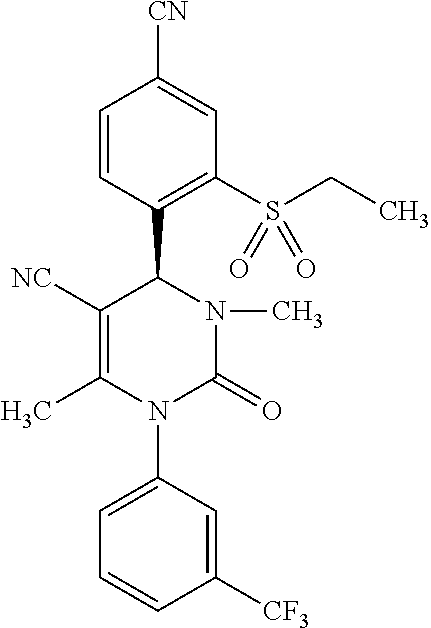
[NC]C1=C(C)N(C2=CC=CC([CF3])=C2)C(=O)N(C)C1C1=C(S(CC)(=O)=O)C=C([CN])C=C1
